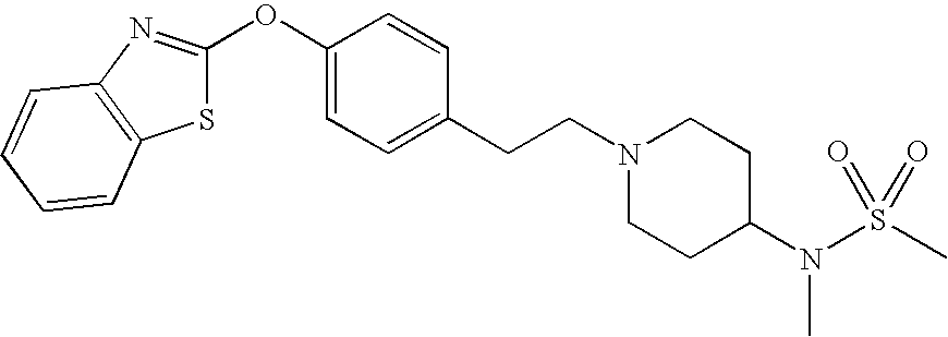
C1=CC=CC2=C1N=C(OC1=CC=C(CCN3CCC(N(S(C)(=O)=O)C)CC3)C=C1)S2
